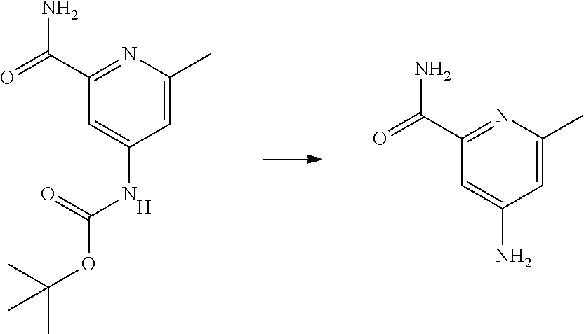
N1=C(C(N)=O)C=C(NC(OC(C)(C)C)=O)C=C1C.[H].N1=C(C(N)=O)C=C(N)C=C1C
